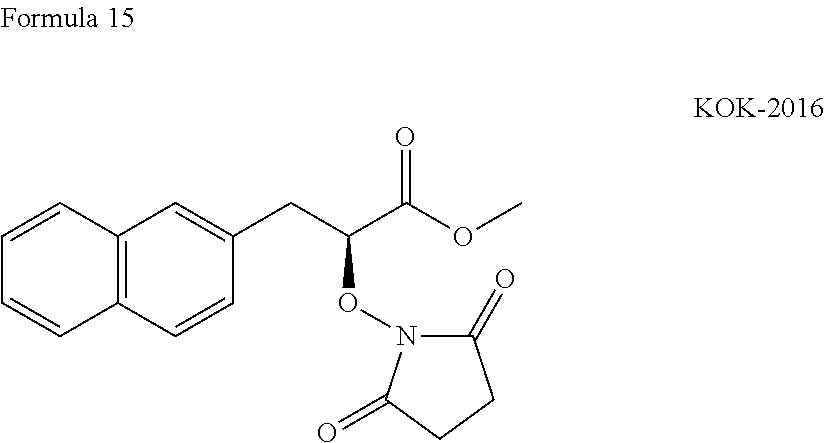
C1=CC2=C(C=C1)C=CC(CC(C(OC)=O)ON1C(=O)CCC1=O)=C2
